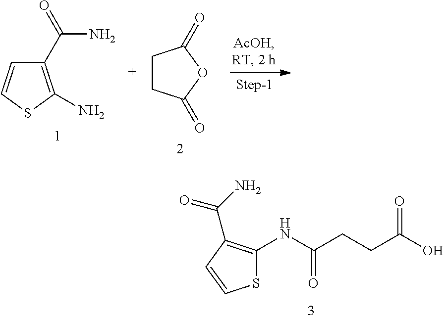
C1(C(=O)N)=C(N)SC=C1.C1CC(=O)OC1=O.S1C(NC(CCC(O)=O)=O)=C(C(N)=O)C=C1
